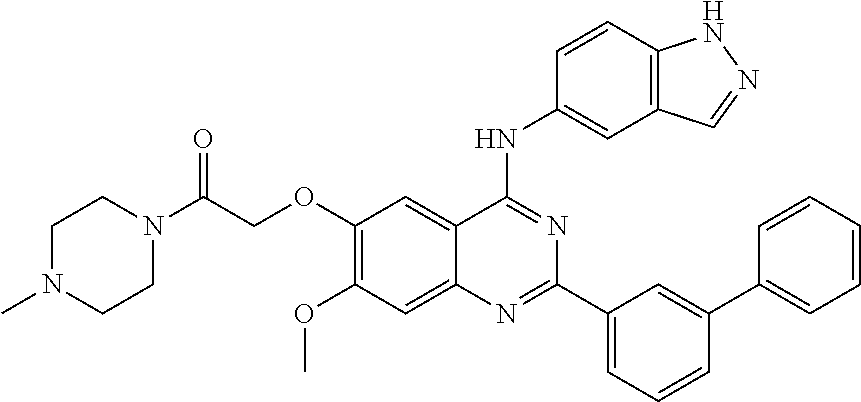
C1(C2=CC(C3=NC4=CC(OC)=C(OCC(N5CCN(C)CC5)=O)C=C4C(NC4=CC5=C(C=C4)NN=C5)=N3)=CC=C2)=CC=CC=C1
